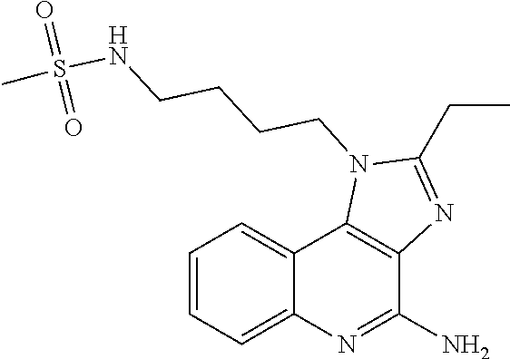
C(N1C2=C(N=C1CC)C(N)=NC1=CC=CC=C12)CCCNS(C)(=O)=O
